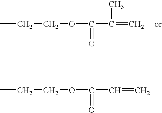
CCCOC(C(=C)C)=O.CCCOC(C=C)=O
